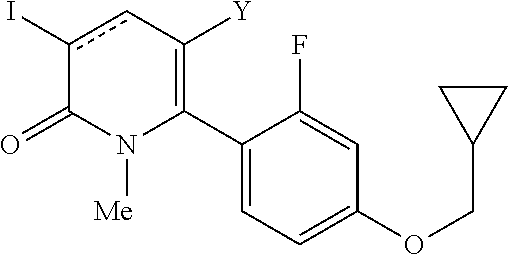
C1(C2=C([Y])cc(I)C(=O)N2[Me])=CC=C(OCC2CC2)C=C1F
